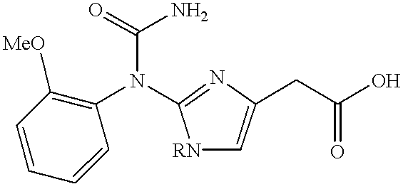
C1=CC([MeO])=C(N(C(=O)N)C2=NC(CC(O)=O)=C[RN]2)C=C1
